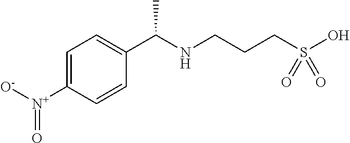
C1=C([N+]([O-])=O)C=CC(C(NCCCS(O)(=O)=O)C)=C1
